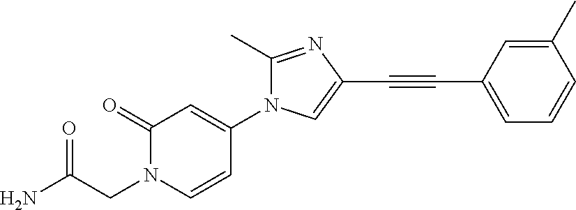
C1(=O)N(CC(N)=O)C=CC(N2C(C)=NC(C#CC3=CC=CC(C)=C3)=C2)=C1
